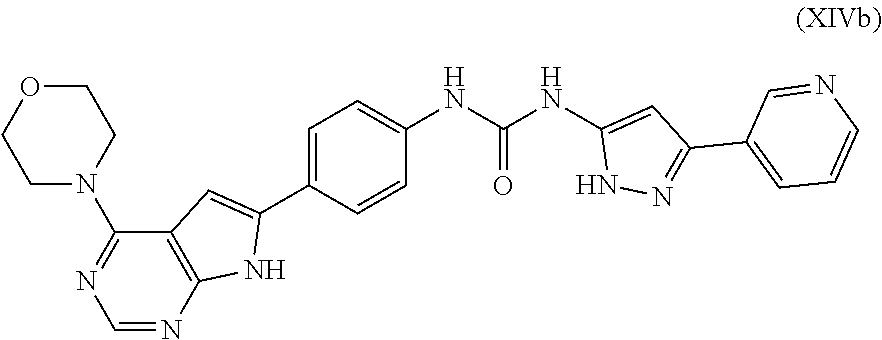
O1CCN(C2=NC=NC3=C2C=C(C2=CC=C(NC(NC4=CC(C5=CC=CN=C5)=NN4)=O)C=C2)N3)CC1
